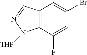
C12=C(C(F)=CC(Br)=C1)N([THP])N=C2
